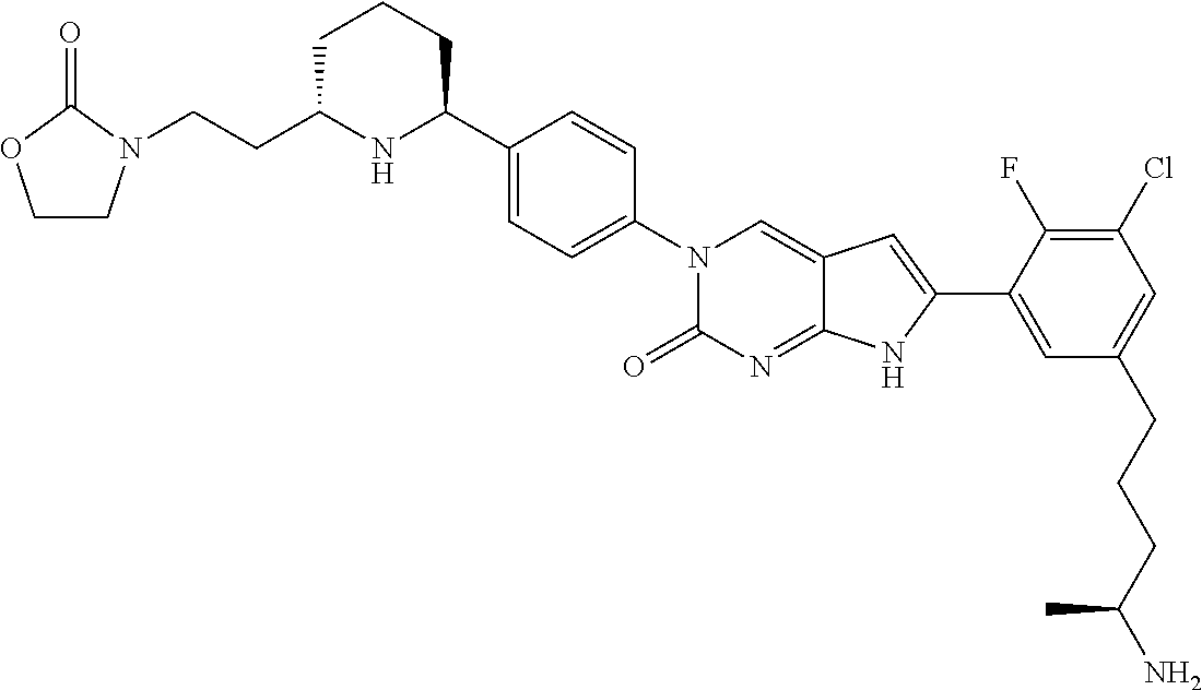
C(CC1NC(C2=CC=C(N3C(=O)N=C4C(=C3)C=C(C3=CC(CCCC(N)C)=CC(Cl)=C3F)N4)C=C2)CCC1)N1CCOC1=O
